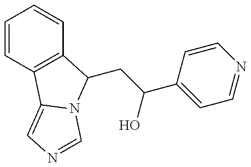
C(C(O)C1=CC=NC=C1)C1C2=C(C=CC=C2)C2=CN=CN21
